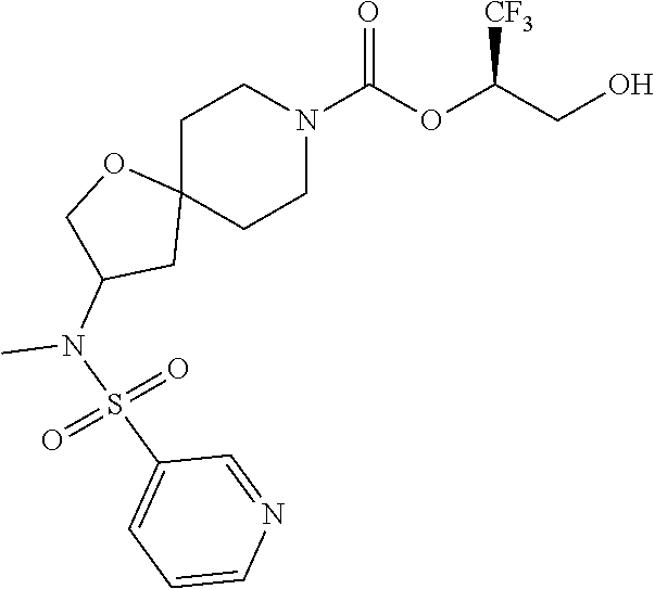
C1C2(CCN(C(OC(CO)[CF3])=O)C1)OCC(N(C)S(=O)(=O)C1=CC=CN=C1)C2
